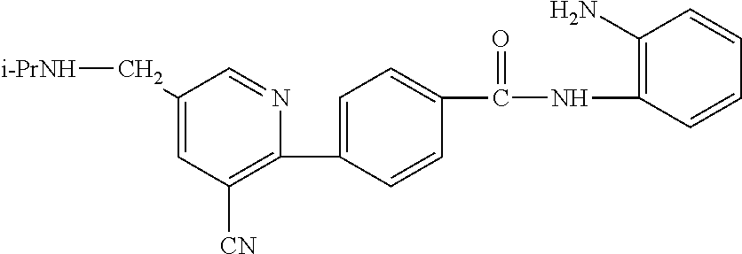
C1(C[i-PrNH])=CC([CN])=C(C2=CC=C(C(NC3=C(N)C=CC=C3)=O)C=C2)N=C1
